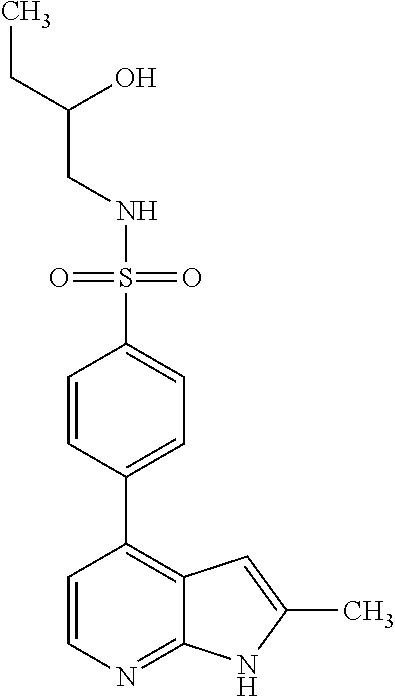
C(NS(=O)(=O)C1=CC=C(C2=C3C(=NC=C2)NC(C)=C3)C=C1)C(O)CC
